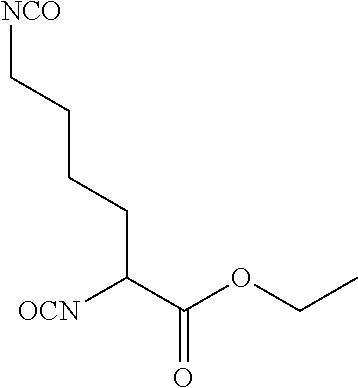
[NCO]CCCCC(C(=O)OCC)[OCN]
